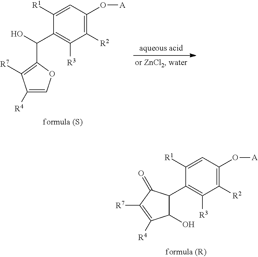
C1([R1])=CC(O[A])=C([R2])C([R3])=C1C1C(O)C([R4])=C([R7])C1=O.C1([R1])=CC(O[A])=C([R2])C([R3])=C1C(O)C1=C([R7])C([R4])=CO1
